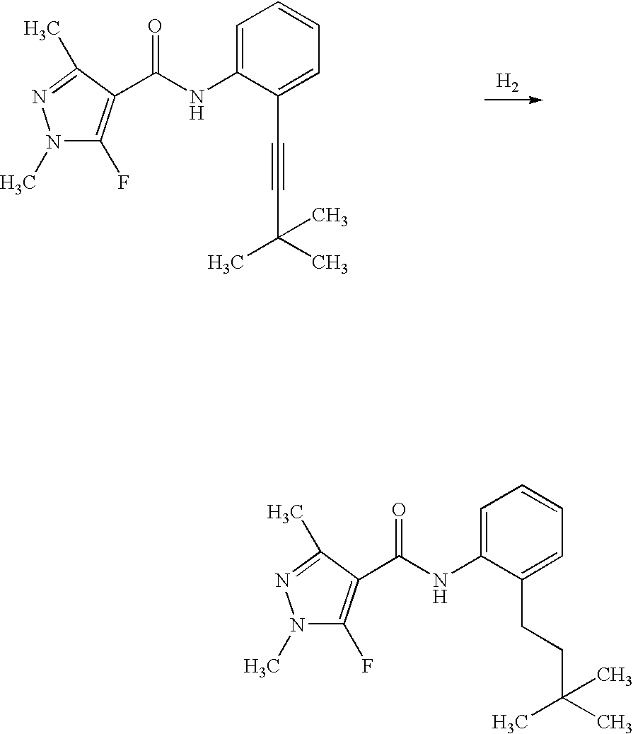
N1(C)C(F)=C(C(NC2=CC=CC=C2C#CC(C)(C)C)=O)C(C)=N1.[H2].N1(C)C(F)=C(C(NC2=CC=CC=C2CCC(C)(C)C)=O)C(C)=N1
